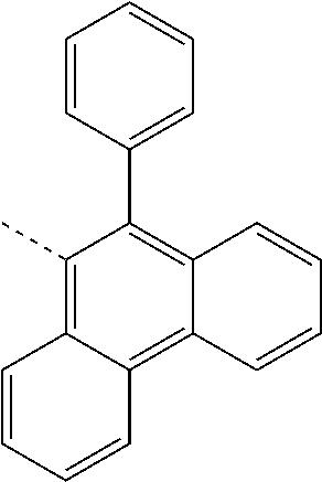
C1=CC=CC2=C3C(=C(C4=CC=CC=C4)C(C)=C12)C=CC=C3
